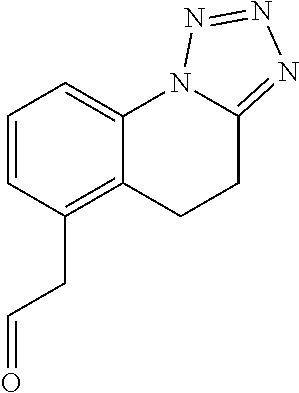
C1=CC(CC=O)=C2C(=C1)N1C(=NN=N1)CC2
